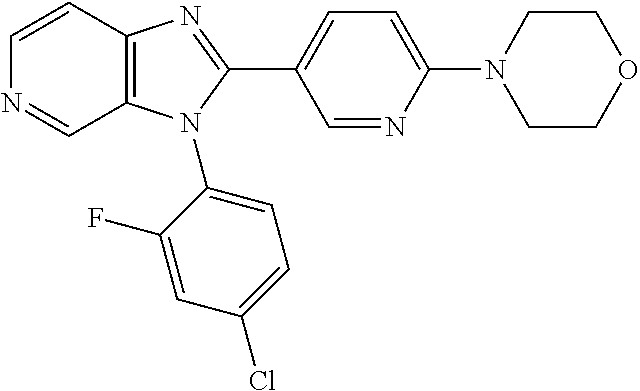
C1=CC2=C(C=N1)N(C1=CC=C(Cl)C=C1F)C(C1=CC=C(N3CCOCC3)N=C1)=N2
